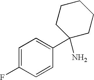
C1=C(F)C=CC(C2(N)CCCCC2)=C1
